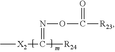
C[X2]C([R24])=NOC([R23])=O
